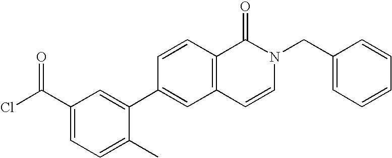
C1(C(Cl)=O)=CC=C(C)C(C2=CC3=C(C=C2)C(=O)N(CC2=CC=CC=C2)C=C3)=C1
